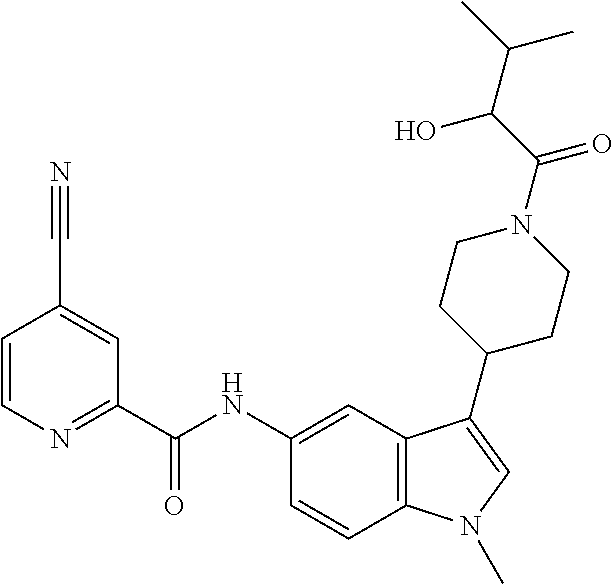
C1=CN=C(C(NC2=CC3=C(C=C2)N(C)C=C3C2CCN(C(C(O)C(C)C)=O)CC2)=O)C=C1C#N
